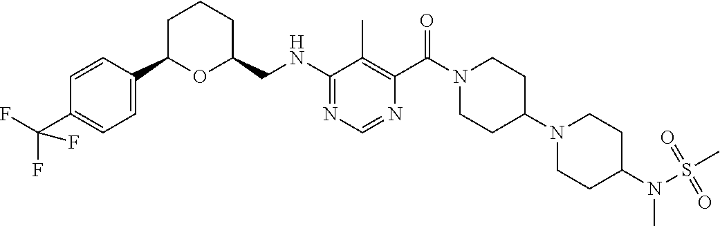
C1C(C2=CC=C(C(F)(F)F)C=C2)OC(CNC2=NC=NC(C(N3CCC(N4CCC(N(S(=O)(=O)C)C)CC4)CC3)=O)=C2C)CC1
